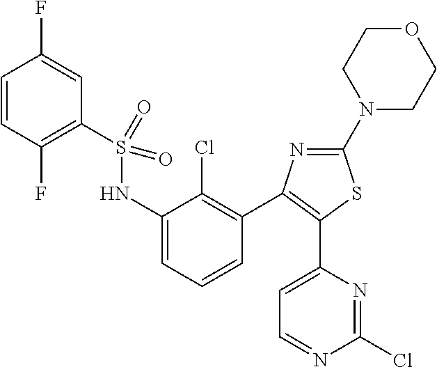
C1=CC(F)=C(S(NC2=CC=CC(C3=C(C4=CC=NC(Cl)=N4)SC(N4CCOCC4)=N3)=C2Cl)(=O)=O)C=C1F
